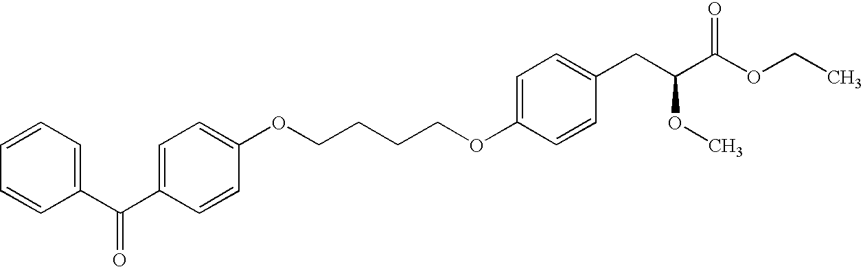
O(C1=CC=C(CC(C(OCC)=O)OC)C=C1)CCCCOC1=CC=C(C(C2=CC=CC=C2)=O)C=C1
